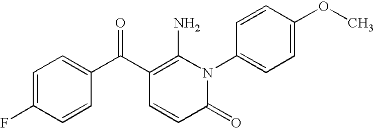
C1(=O)N(C2=CC=C(OC)C=C2)C(N)=C(C(C2=CC=C(F)C=C2)=O)C=C1
